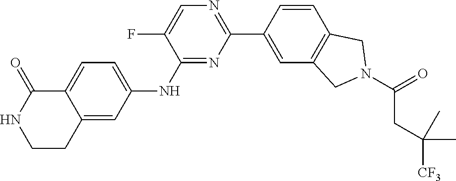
C12=CC=C(NC3=NC(C4=CC5=C(C=C4)CN(C(=O)CC([CF3])(C)C)C5)=NC=C3F)C=C1CCNC2=O
